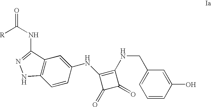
C1(O)=CC(CNC2=C(NC3=CC4=C(C=C3)NN=C4NC(=O)[R])C(=O)C2=O)=CC=C1
